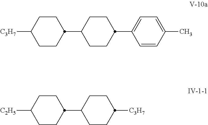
C1CC([C3H7])CCC1C1CCC(C2=CC=C(C)C=C2)CC1.C1CC([C2H5])CCC1C1CCC([C3H7])CC1
